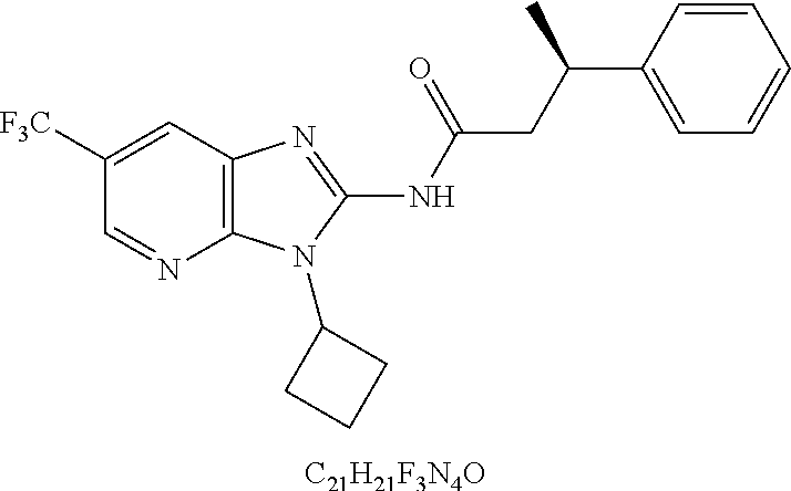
[C21H21F3N4O].C1([F3C])=CC2=C(N=C1)N(C1CCC1)C(NC(CC(C1=CC=CC=C1)C)=O)=N2
